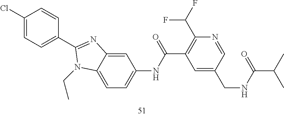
C12=CC(NC(C3=C(C(F)F)N=CC(CNC(=O)C(C)C)=C3)=O)=CC=C1N(CC)C(C1=CC=C(Cl)C=C1)=N2
